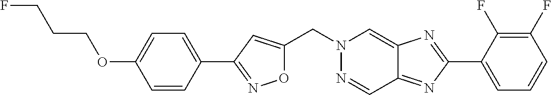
O1C(CN2N=CC3=NC(C4=CC=CC(F)=C4F)=NC3=C2)=CC(C2=CC=C(OCCCF)C=C2)=N1
